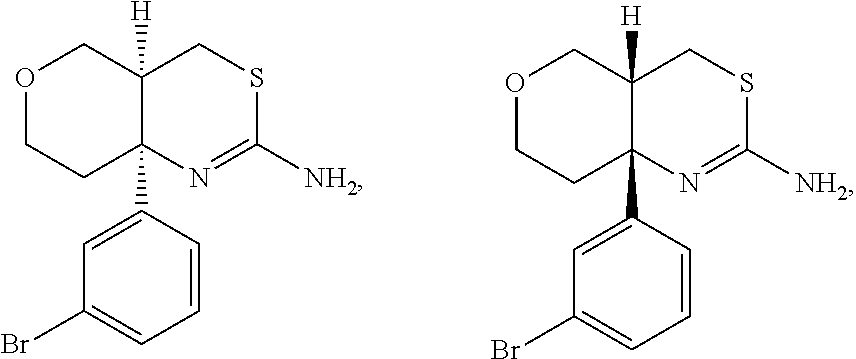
O1CCC2(C3=CC(Br)=CC=C3)C([H])(C1)CSC([NH2])=N2.O1CCC2(C3=CC(Br)=CC=C3)C([H])(C1)CSC([NH2])=N2
